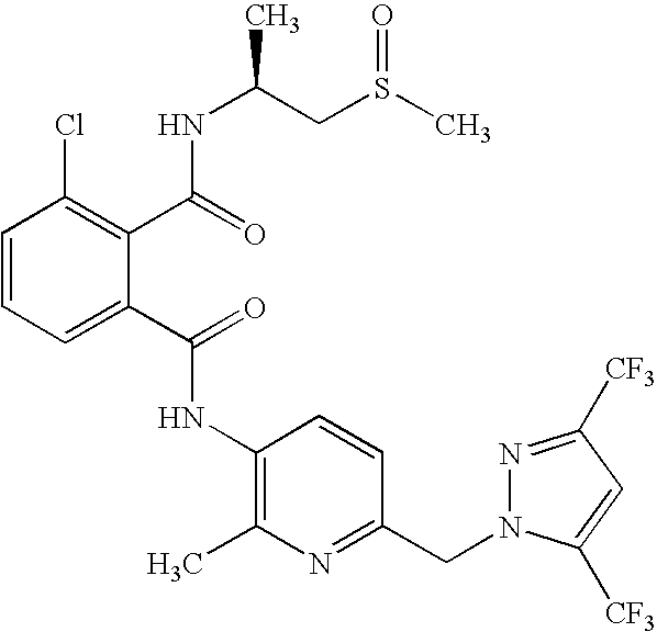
C1=CC=C(C(=O)NC2=C(C)N=C(CN3N=C([CF3])C=C3[CF3])C=C2)C(C(=O)NC(CS(C)=O)C)=C1Cl
